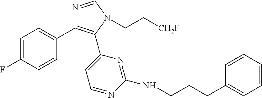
C1=C(F)C=CC(C2=C(C3=CC=NC(NCCCC4=CC=CC=C4)=N3)N(CC[CH2F])C=N2)=C1
